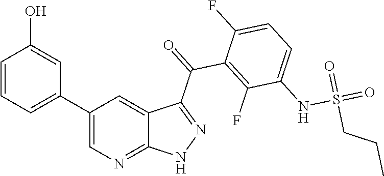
C1=CC=C(C2=CN=C3C(=C2)C(C(=O)C2=C(F)C(NS(=O)(=O)CCC)=CC=C2F)=NN3)C=C1O
